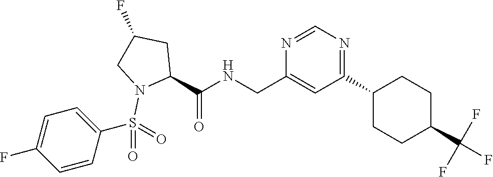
C(C1=CC(C2CCC(C(F)(F)F)CC2)=NC=N1)NC(C1CC(F)CN1S(=O)(=O)C1=CC=C(F)C=C1)=O
